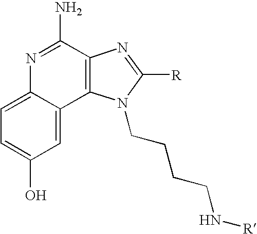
C1=C2C(=CC(O)=C1)C1=C(C(N)=N2)N=C([R])N1CCCCN[R]
